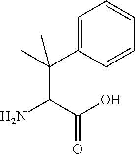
C1=C(C(C)(C(C(O)=O)N)C)C=CC=C1
